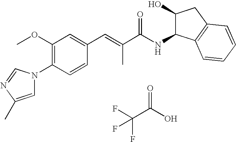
C1(OC)=C(N2C=C(C)N=C2)C=CC(C=C(C(NC2C(O)CC3=C2C=CC=C3)=O)C)=C1.FC(C(O)=O)(F)F
